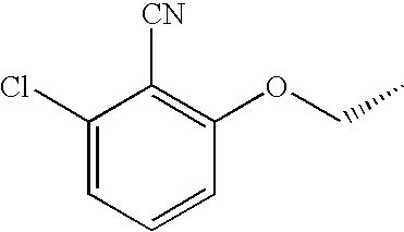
C1(Cl)=CC=CC(OCC)=C1[CN]
